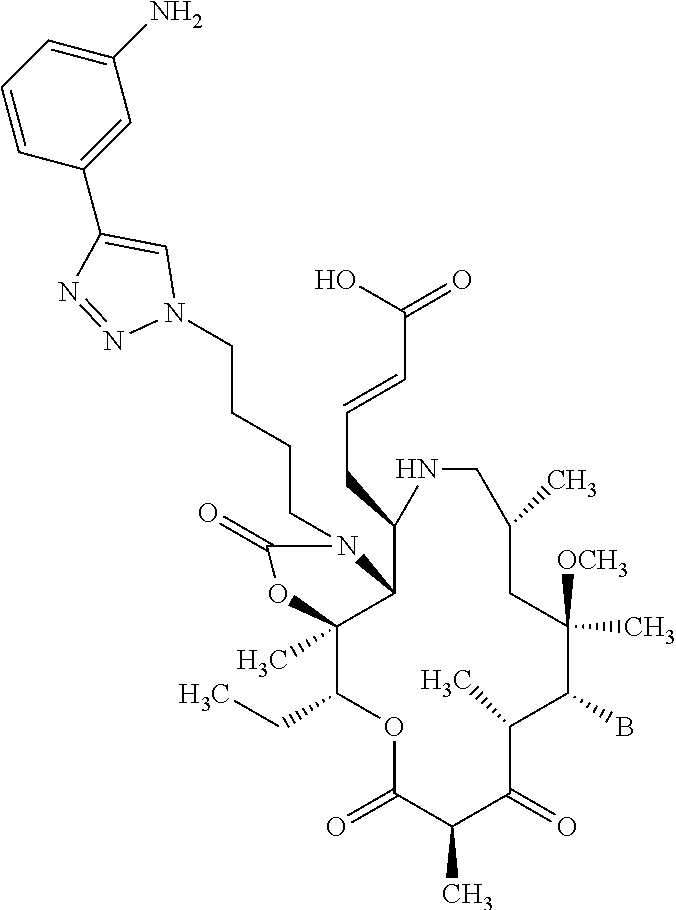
O1C(=O)C(C)C(=O)C(C)C(B)C([OCH3])(C)CC(C)CNC(CC=CC(=O)O)C2C(C)(C1CC)OC(=O)N2CCCCN1C=C(C2=CC(N)=CC=C2)N=N1
